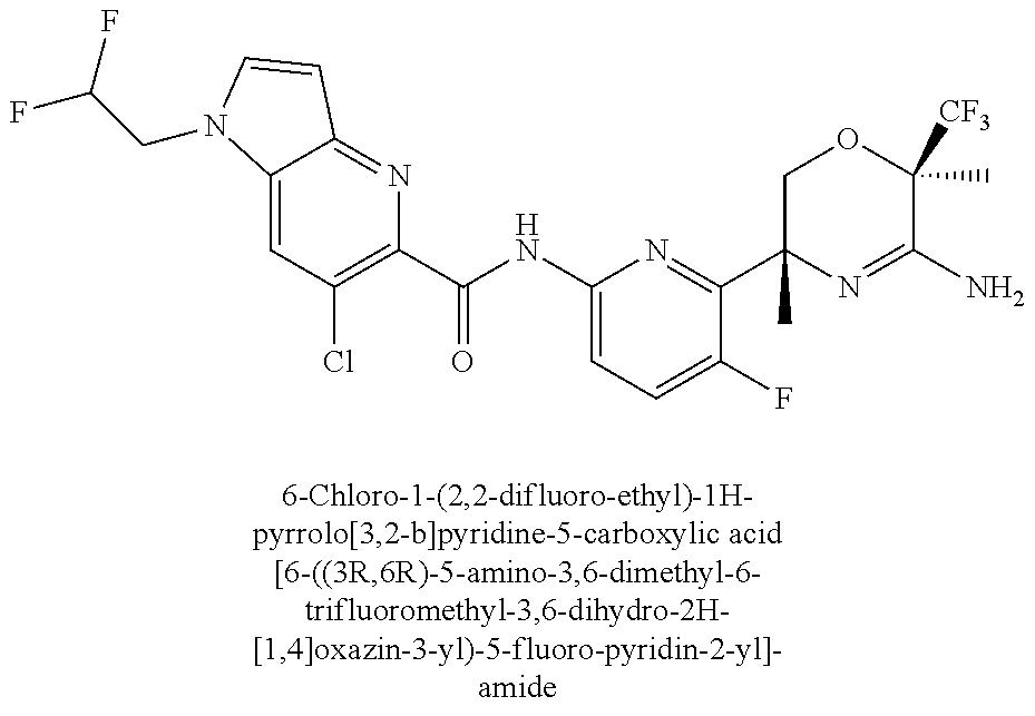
C12=CC(Cl)=C(C(NC3=CC=C(F)C(C4(C)N=C(N)C(C)([CF3])OC4)=N3)=O)N=C1C=CN2CC(F)F
